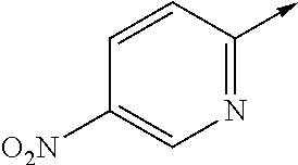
C1=CC(->C)=NC=C1[O2N]
